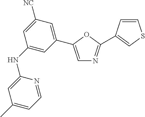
C1=C(C)C=C(NC2=CC(C3=CN=C(C4=CSC=C4)O3)=CC([NC])=C2)N=C1
